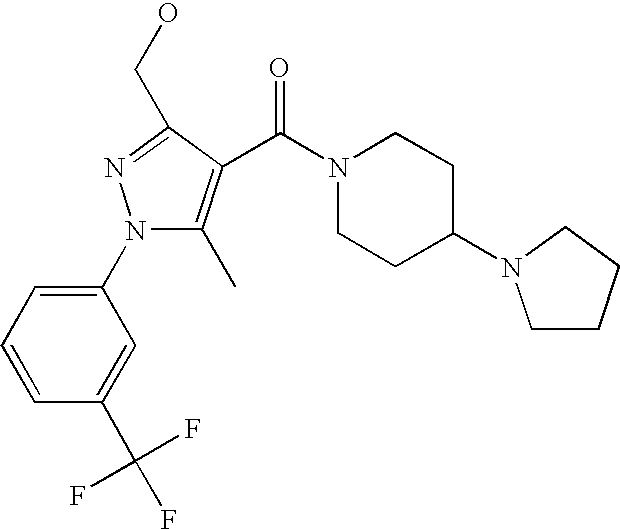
N1(C2=CC=CC(C(F)(F)F)=C2)C(C)=C(C(N2CCC(N3CCCC3)CC2)=O)C(CO)=N1
